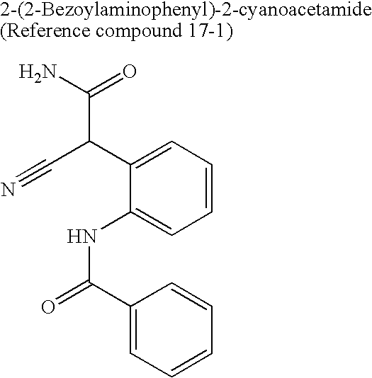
C1=CC=C(C(C#N)C(N)=O)C(NC(=O)C2=CC=CC=C2)=C1
